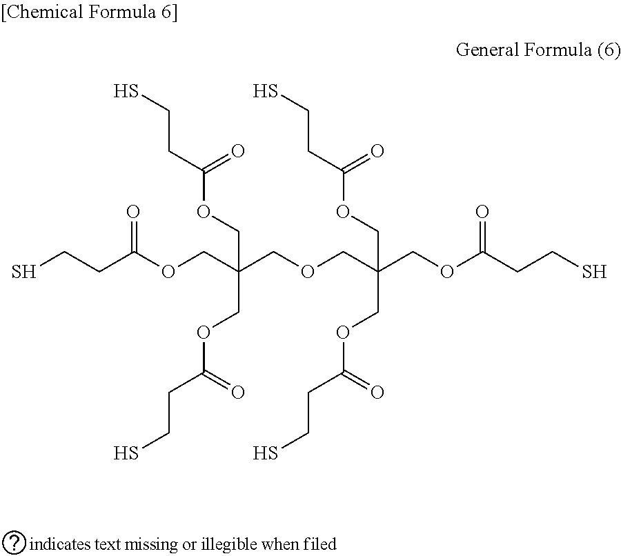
SCCC(OCC(COCC(COC(CCS)=O)(COC(CCS)=O)COC(CCS)=O)(COC(CCS)=O)COC(CCS)=O)=O
